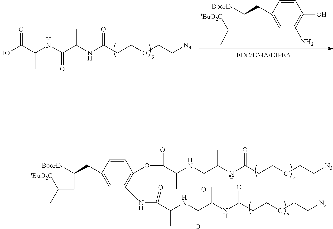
C1=CC(CC([BocHN])CC([tBuO2C])C)=CC(NC(C(NC(C(NC(CCOCC[N3])=O)C)=O)C)=O)=C1OC(C(NC(C(NC(CCOCC[N3])=O)C)=O)C)=O.OC(C(NC(C(NC(CCOCC[N3])=O)C)=O)C)=O.C1=CC(CC([BocHN])CC([tBuO2C])C)=CC(N)=C1O
